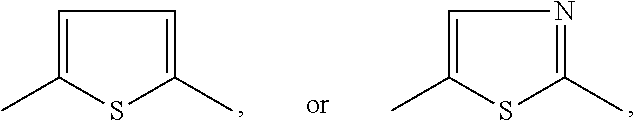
C1=C(C)SC(C)=C1.C1=C(C)SC(C)=N1
